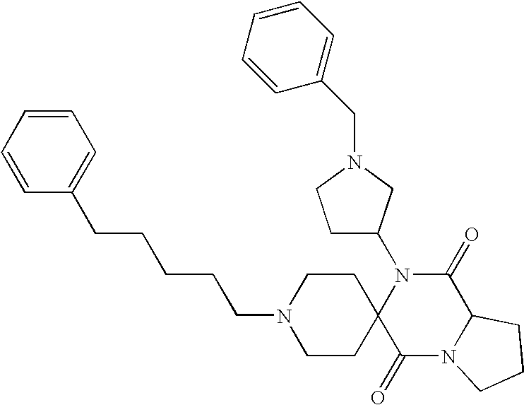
N1(C2CCN(CC3=CC=CC=C3)C2)C2(C(=O)N3C(C1=O)CCC3)CCN(CCCCCC1=CC=CC=C1)CC2
